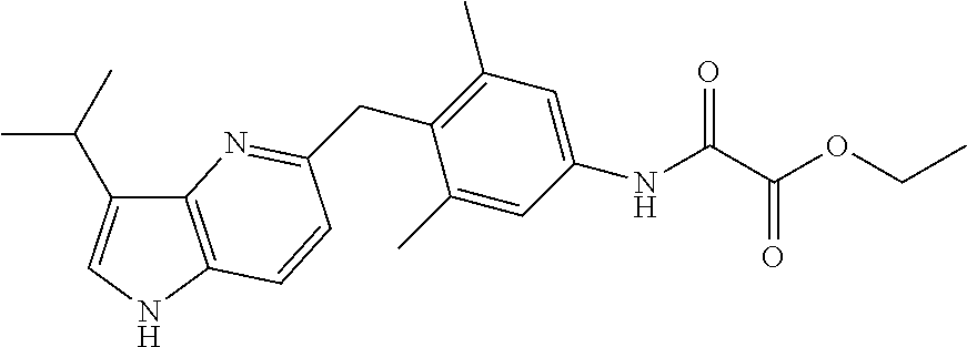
C12=C(NC=C1C(C)C)C=CC(CC1=C(C)C=C(NC(C(OCC)=O)=O)C=C1C)=N2
